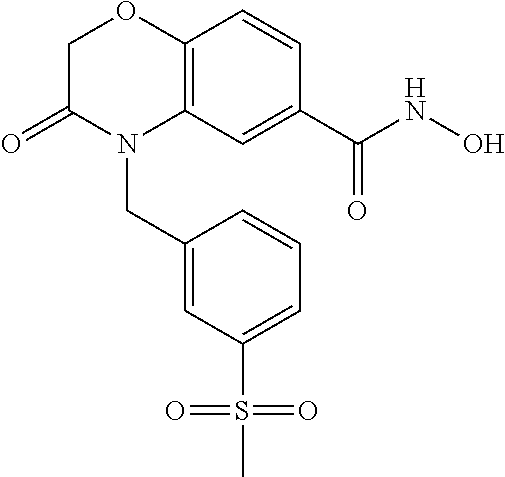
C1C(=O)N(CC2=CC(S(C)(=O)=O)=CC=C2)C2=C(O1)C=CC(C(NO)=O)=C2
